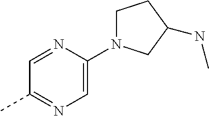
C1=NC(N2CCC(NC)C2)=CN=C1C
